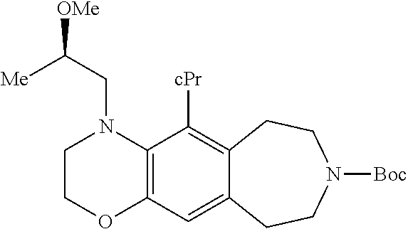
C(CN1CCOC2=C1C([cPr])=C1C(=C2)CCN([Boc])CC1)([OMe])[Me]
